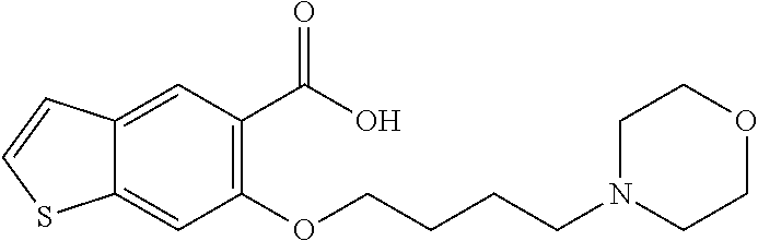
C12=CC(OCCCCN3CCOCC3)=C(C(O)=O)C=C1C=CS2
